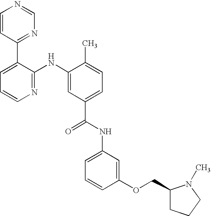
C1=CC(C2=CC=CN=C2NC2=CC(C(NC3=CC=CC(OCC4CCCN4C)=C3)=O)=CC=C2C)=NC=N1
